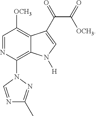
C1=NC(N2C=NC(C)=N2)=C2C(=C1[OCH3])C(C(=O)C(=O)[OCH3])=CN2[H]
